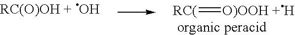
[RC(]=[O)OOH +H]
